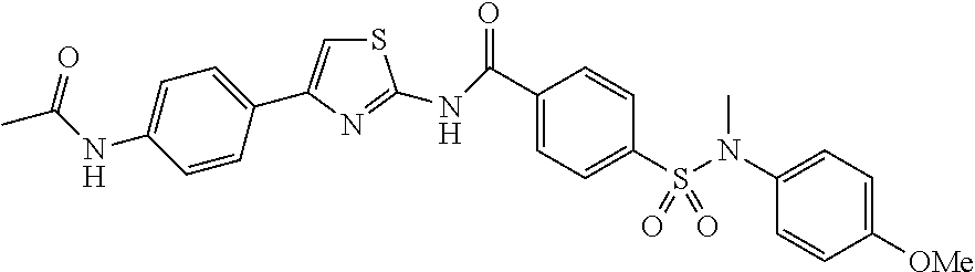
S1C=C(C2=CC=C(NC(C)=O)C=C2)N=C1NC(=O)C1=CC=C(S(N(C2=CC=C([OMe])C=C2)C)(=O)=O)C=C1
